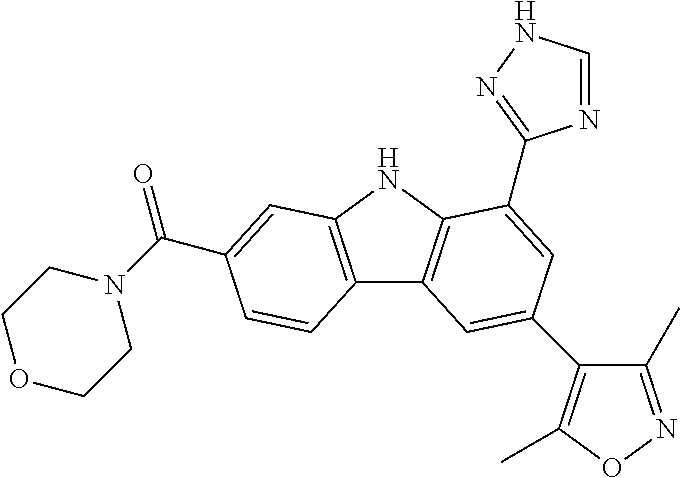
C12=C(NC3=C1C=C(C1=C(C)ON=C1C)C=C3C1=NNC=N1)C=C(C(N1CCOCC1)=O)C=C2
